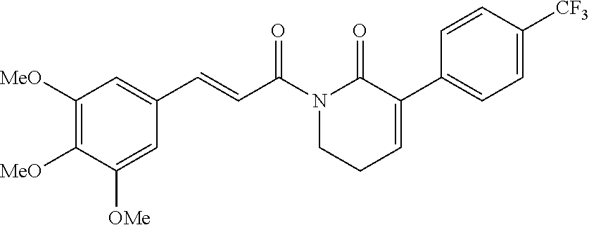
C1([MeO])=C([MeO])C([OMe])=CC(C=CC(N2CCC=C(C3=CC=C([CF3])C=C3)C2=O)=O)=C1
